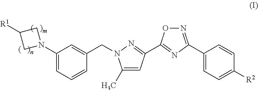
N1(C2=CC=CC(CN3C(C)=CC(C4=NC(C5=CC=C([R2])C=C5)=NO4)=N3)=C2)CC([R1])C1
